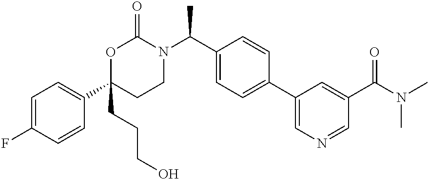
C1=C(F)C=CC(C2(CCCO)CCN(C(C3=CC=C(C4=CN=CC(C(N(C)C)=O)=C4)C=C3)C)C(=O)O2)=C1
